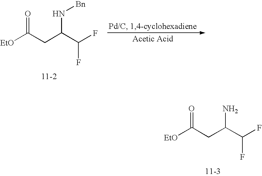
O=C(CC(C(F)F)N[Bn])[EtO].O=C(CC(C(F)F)N)[EtO]
